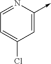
C1=NC(->C)=CC(Cl)=C1
